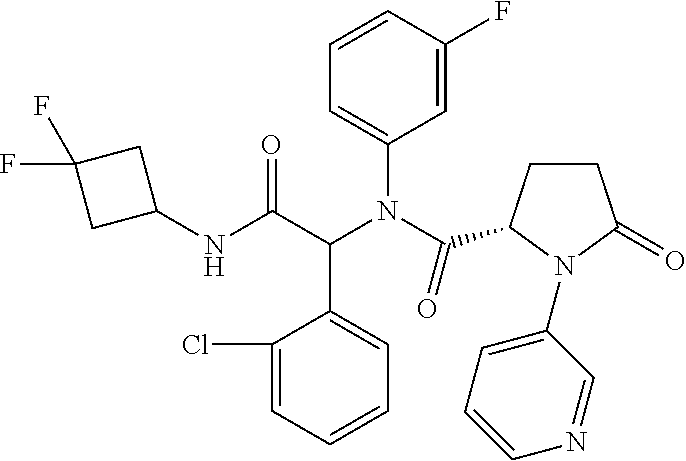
C1(N(C(=O)C2CCC(=O)N2C2=CC=CN=C2)C(C(NC2CC(F)(F)C2)=O)C2=CC=CC=C2Cl)=CC=CC(F)=C1
